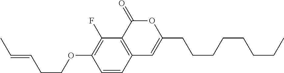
C1=CC2=C(C(F)=C1OCCC=CC)C(=O)OC(CCCCCCCC)=C2
